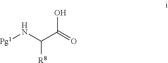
[Pg1]NC(C(=O)O)[R8]
